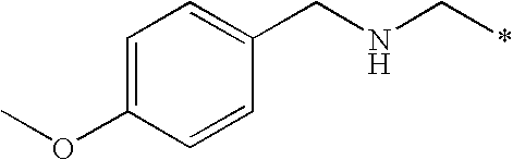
C1=C(OC)C=CC(CNC*)=C1
